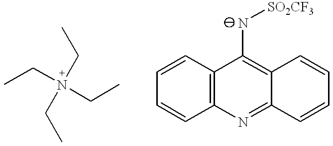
CCN(CC)(CC)CC.C1=CC2=C(C=C1)N=C1C(=C2N[SO2CF3])C=CC=C1
